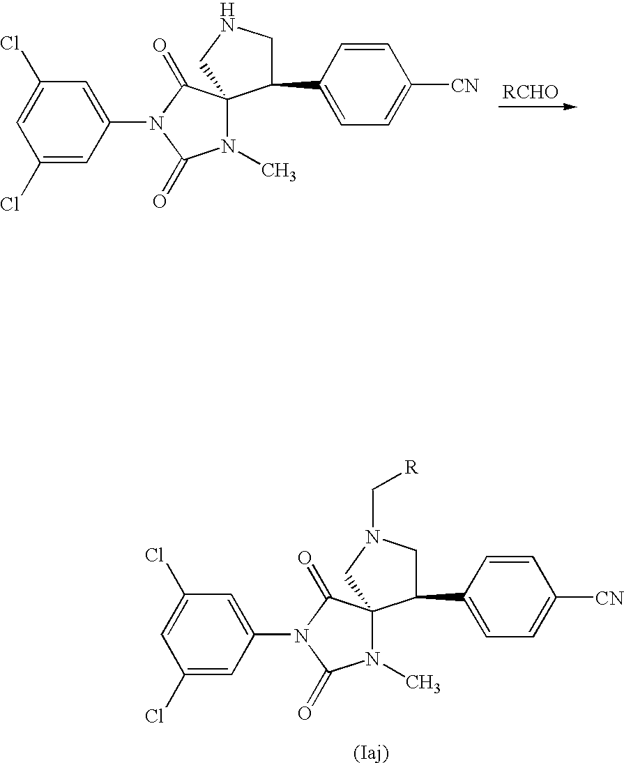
C1(Cl)=CC(N2C(=O)N(C)C3(C2=O)C(C2=CC=C([CN])C=C2)CNC3)=CC(Cl)=C1.C1(Cl)=CC(N2C(=O)N(C)C3(C2=O)C(C2=CC=C([CN])C=C2)CN(C[R])C3)=CC(Cl)=C1
